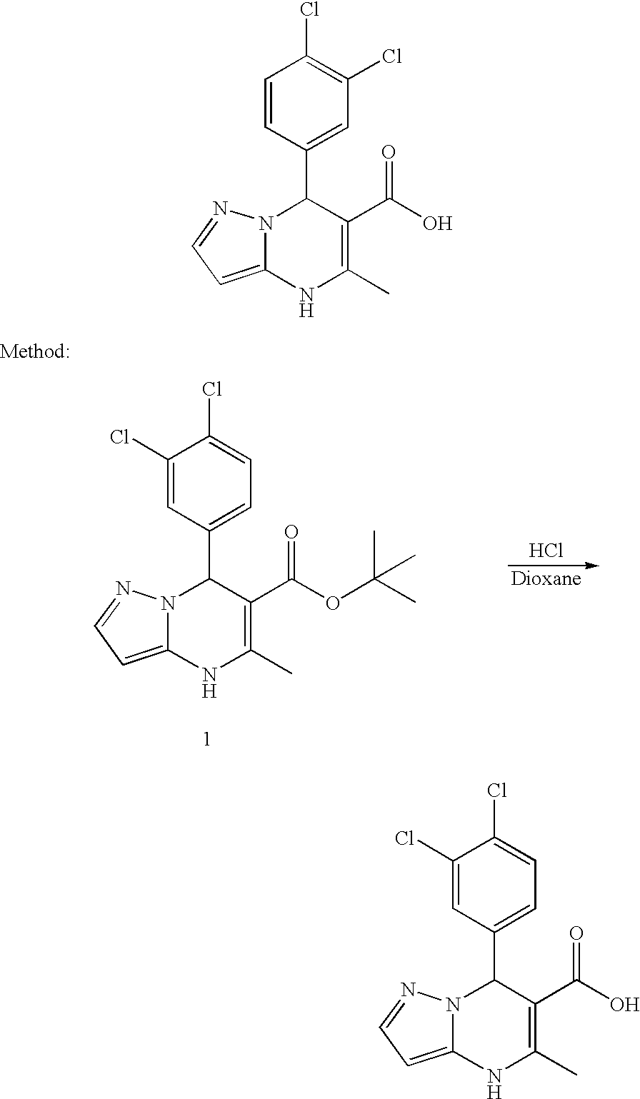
C1=CC(C2N3C(=CC=N3)NC(C)=C2C(O)=O)=CC(Cl)=C1Cl.C1(Cl)=CC(C2N3C(=CC=N3)NC(C)=C2C(O)=O)=CC=C1Cl.C1(Cl)=CC(C2N3C(=CC=N3)NC(C)=C2C(OC(C)(C)C)=O)=CC=C1Cl.Cl
